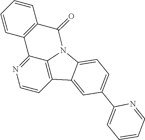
C1=CC2=C3C(=N1)C1=C(C=CC=C1)C(=O)N3C1=CC=C(C3=CC=CC=N3)C=C21
